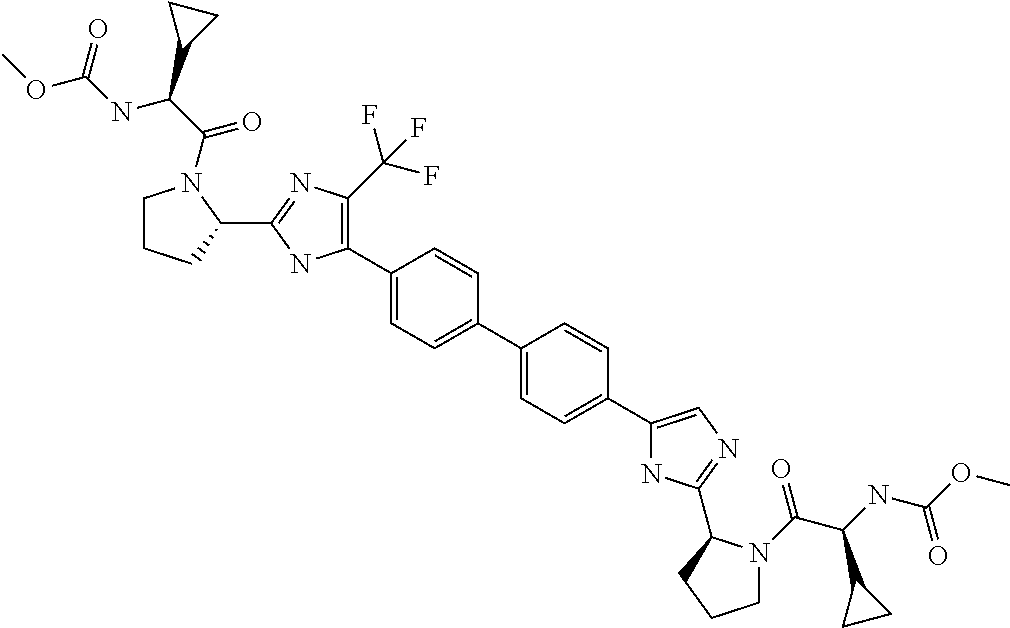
C1(C2=C(C(F)(F)F)N=C(C3N(C(C(NC(OC)=O)C4CC4)=O)CCC3)N2)=CC=C(C2=CC=C(C3=CN=C(C4N(C(C(NC(OC)=O)C5CC5)=O)CCC4)N3)C=C2)C=C1
